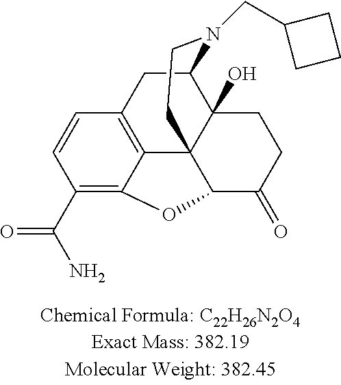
C1(C(N)=O)=C2C3=C(C=C1)CC1C4(O)C3(C(C(=O)CC4)O2)CCN1CC1CCC1
